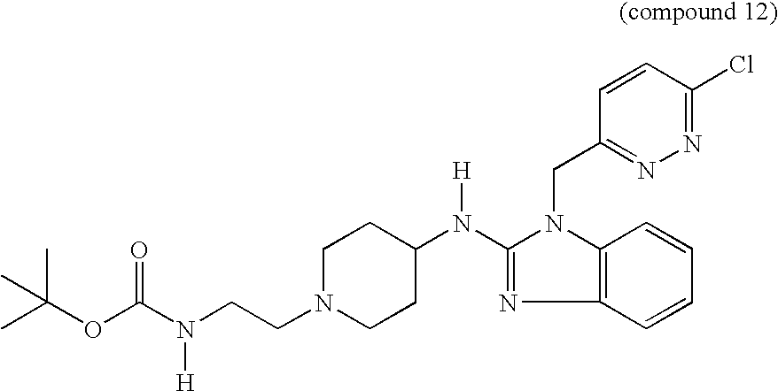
N([H])(C1=NC2=C(N1CC1=NN=C(Cl)C=C1)C=CC=C2)C1CCN(CCN(C(OC(C)(C)C)=O)[H])CC1
